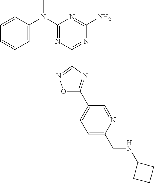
C1=CC(N(C2=NC(C3=NOC(C4=CC=C(CNC5CCC5)N=C4)=N3)=NC(N)=N2)C)=CC=C1
